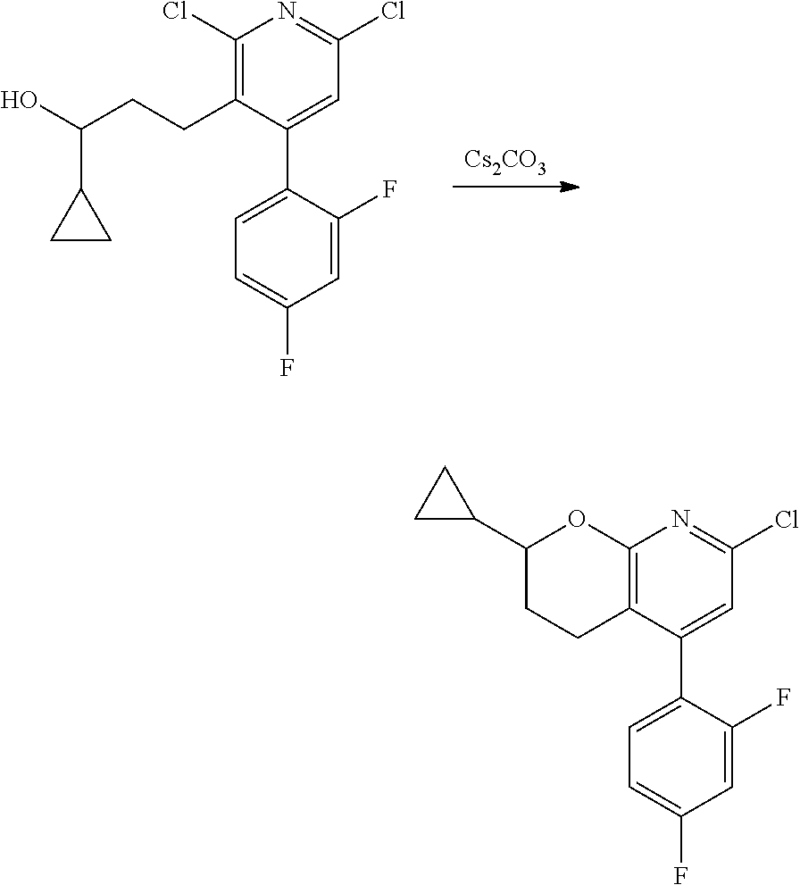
[Cs2CO3].C1(C2=CC(Cl)=NC(Cl)=C2CCC(O)C2CC2)=CC=C(F)C=C1F.C1(C2=CC(Cl)=NC3=C2CCC(C2CC2)O3)=CC=C(F)C=C1F
